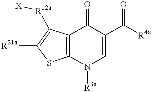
C12=C(SC([R21a])=C1[R12a][X])N([R3a])C=C(C([R4a])=O)C2=O
